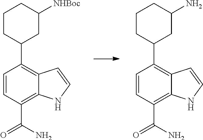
C1=CC(C(=O)N)=C2C(=C1C1CC([NHBoc])CCC1)C=CN2.C1=CC(C(=O)N)=C2C(=C1C1CC(N)CCC1)C=CN2
